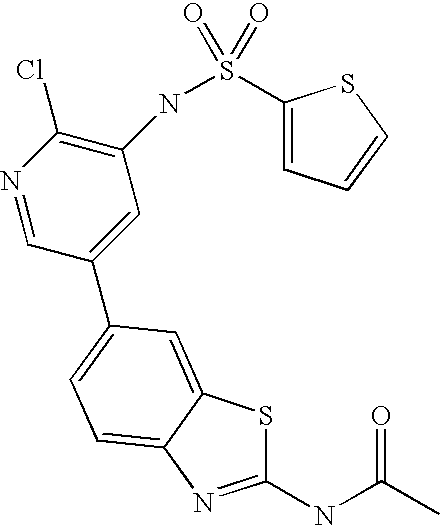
C1(NC(C)=O)=NC2=CC=C(C3=CC(NS(C4=CC=CS4)(=O)=O)=C(Cl)N=C3)C=C2S1
